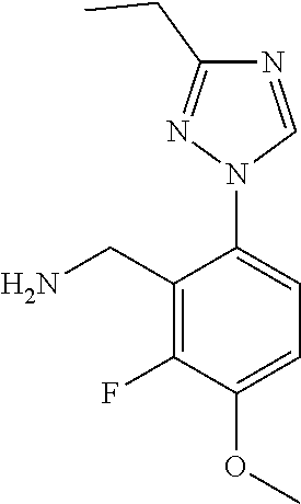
O(C)C1=CC=C(N2N=C(CC)N=C2)C(CN)=C1F
